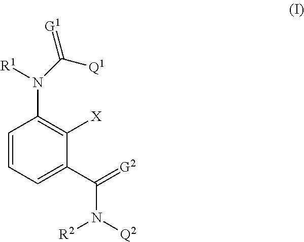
C1=CC=C(C(=[G2])N([Q2])[R2])C([X])=C1N([R1])C([Q1])=[G1]
